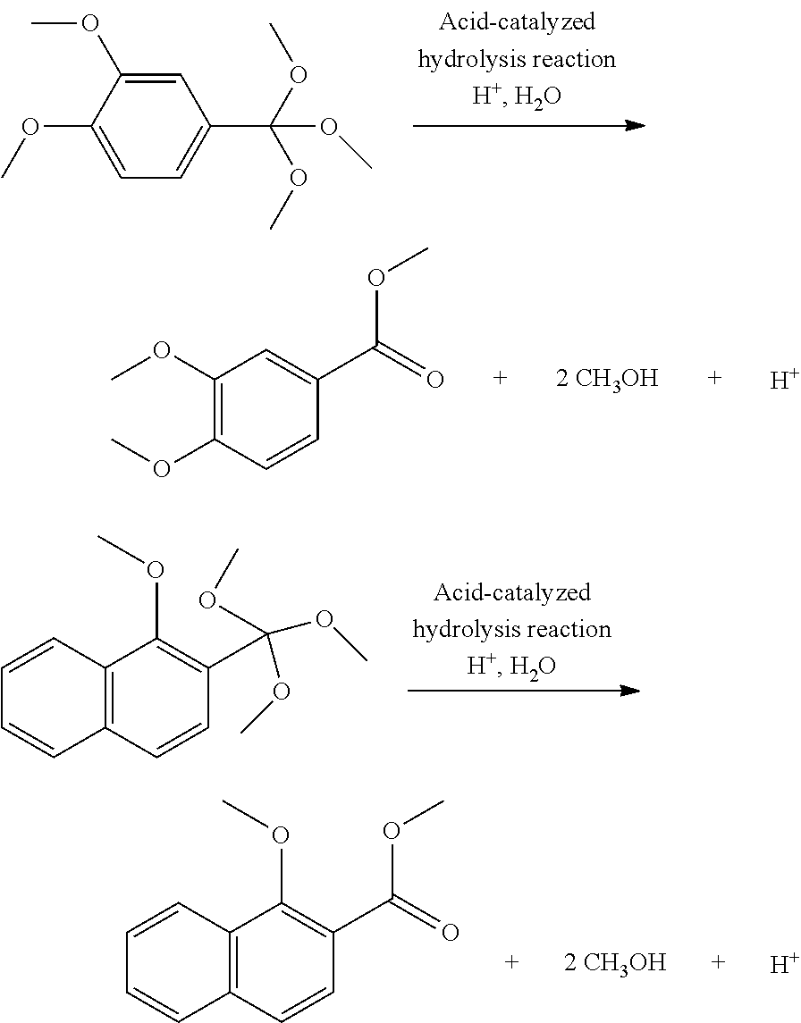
C1=C(OC)C(OC)=CC(C(OC)(OC)OC)=C1.COC1=C(OC)C=C(C(=O)OC)C=C1.[H].C12=C(C(OC)=C(C(OC)(OC)OC)C=C1)C=CC=C2.[H].C12=C(C(OC)=C(C(=O)OC)C=C1)C=CC=C2
